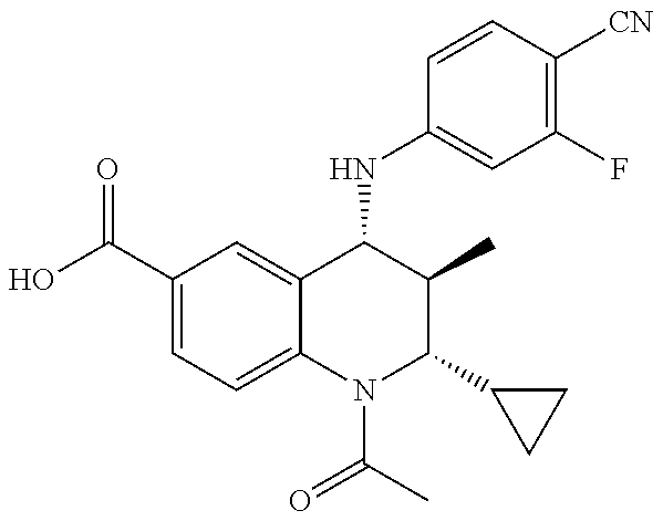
C1(C(=O)O)=CC=C2C(=C1)C(NC1=CC(F)=C([CN])C=C1)C(C)C(C1CC1)N2C(C)=O
